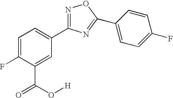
C1=C(F)C(C(=O)O[H])=CC(C2=NOC(C3=CC=C(F)C=C3)=N2)=C1
